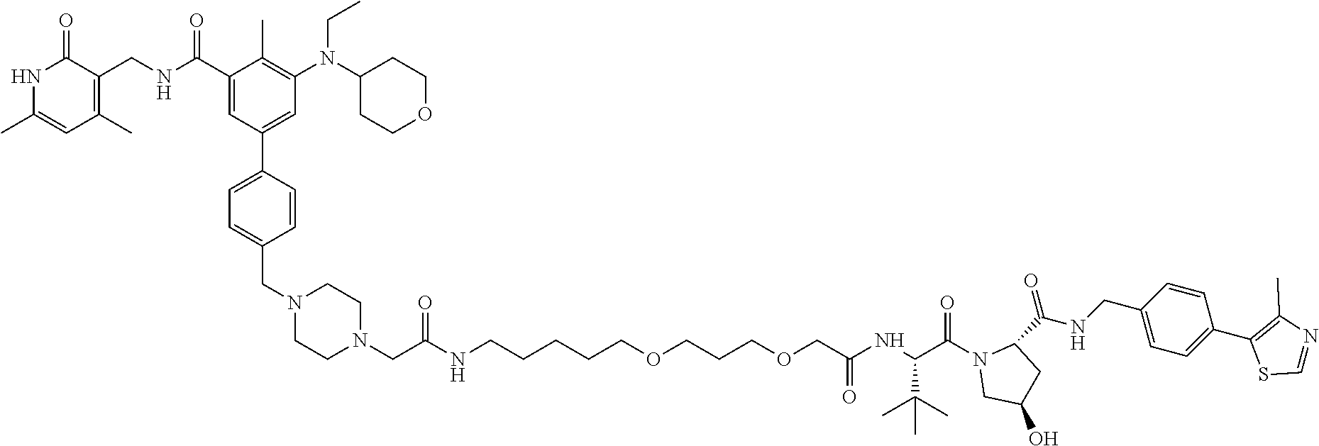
N1(CC(NCCCCCOCCCOCC(NC(C(N2CC(O)CC2C(NCC2=CC=C(C3=C(C)N=CS3)C=C2)=O)=O)C(C)(C)C)=O)=O)CCN(CC2=CC=C(C3=CC(N(C4CCOCC4)CC)=C(C)C(C(NCC4=C(C)C=C(C)NC4=O)=O)=C3)C=C2)CC1
